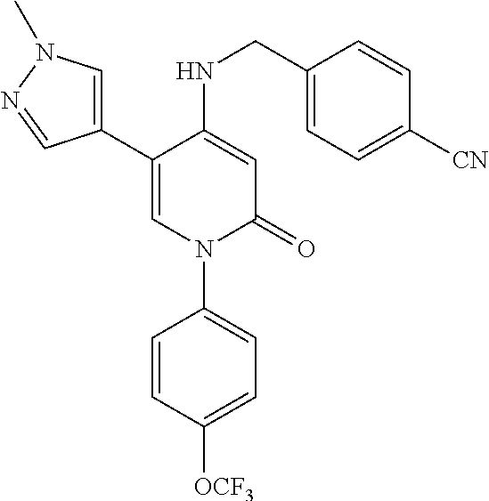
C1=C(NCC2=CC=C([CN])C=C2)C(C2=CN(C)N=C2)=CN(C2=CC=C([OCF3])C=C2)C1=O
